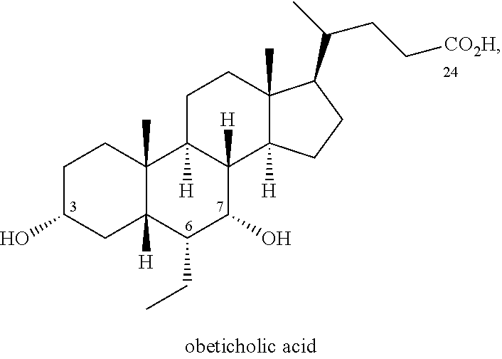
C1C(O)CC2([H])C(C)(C1)C1([H])CCC3(C)C([H])(CCC3C(C)CC[CO2H])C1([H])C(O)C2CC
